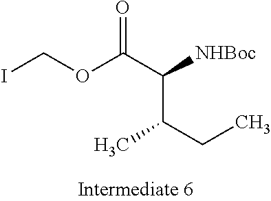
ICOC(C([NHBoc])C(C)CC)=O
